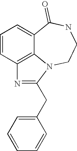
C1=CC2=C3C(=C1)C(=O)NCCN3C(CC1=CC=CC=C1)=N2
